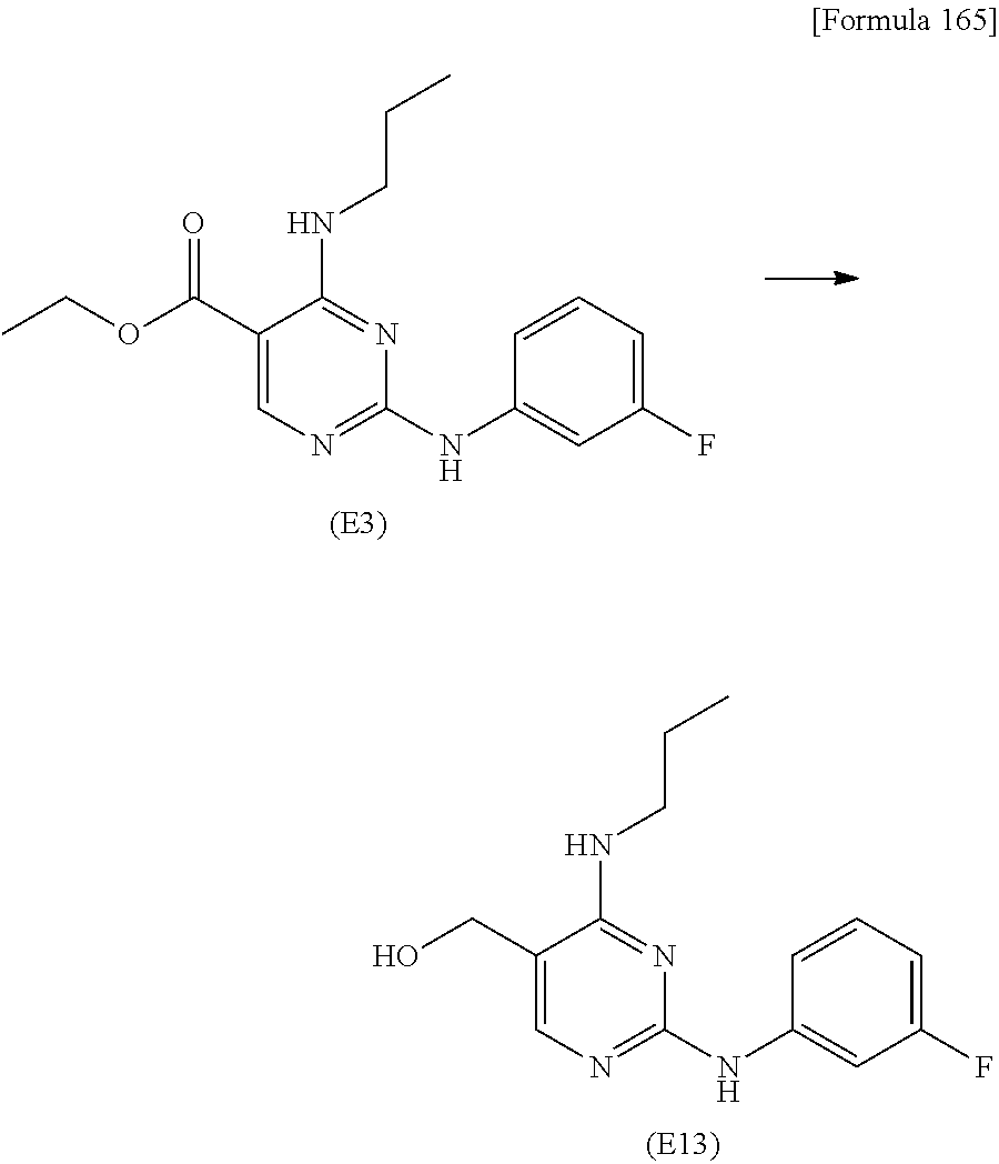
C1(C(OCC)=O)=CN=C(NC2=CC(F)=CC=C2)N=C1NCCC.C1(CO)=CN=C(NC2=CC(F)=CC=C2)N=C1NCCC
